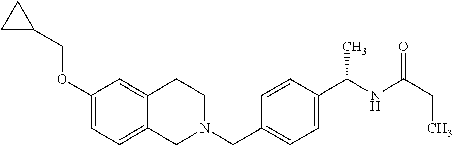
C1(OCC2CC2)=CC=C2C(=C1)CCN(CC1=CC=C(C(NC(=O)CC)C)C=C1)C2
